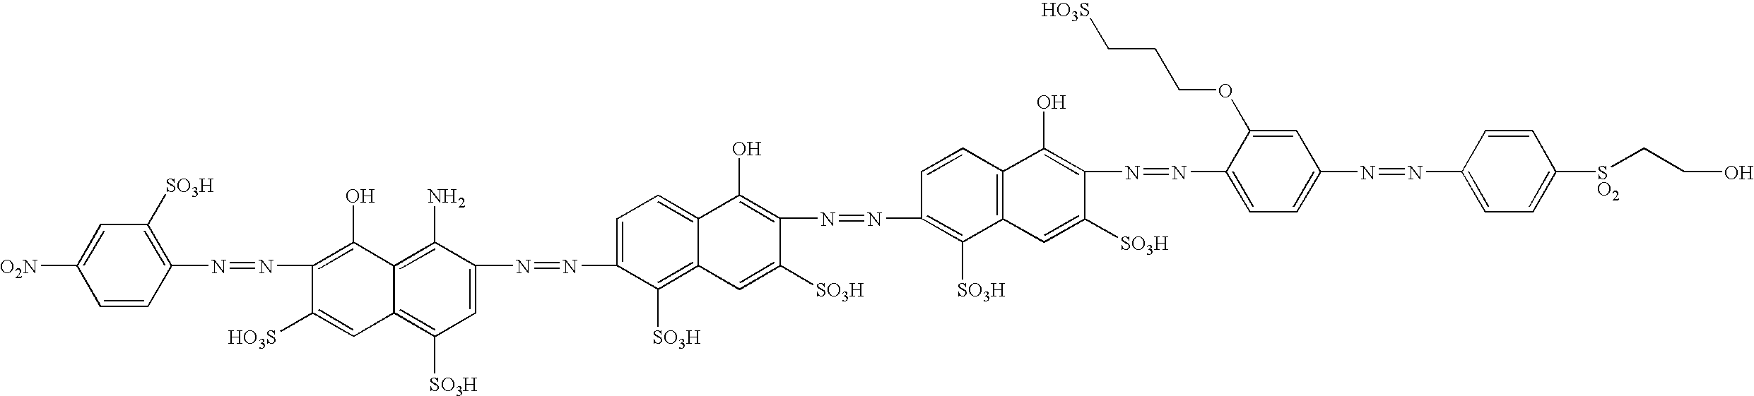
C1=CC(N=NC2=C(O)C3=C(N)C(N=NC4=CC=C5C(=C4[SO3H])C=C([SO3H])C(N=NC4=C([SO3H])C6=C(C=C4)C(O)=C(N=NC4=CC=C(N=NC7=CC=C([SO2]CCO)C=C7)C=C4OCCC[HO3S])C([SO3H])=C6)=C5O)=CC([SO3H])=C3C=C2[HO3S])=C([SO3H])C=C1[O2N]
